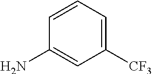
C1([CF3])=CC=CC(N)=C1
